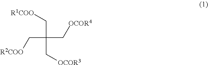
[R1COO]CC(C[OCOR3])(C[OCOR4])C[R2COO]
